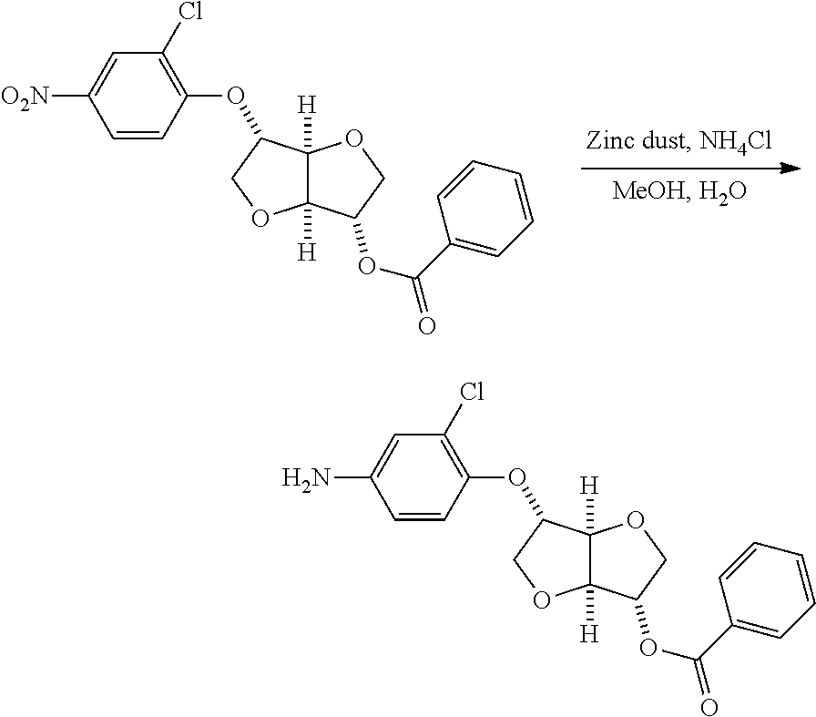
C1=C([O2N])C=CC(OC2C3([H])C([H])(OC2)C(OC(C2=CC=CC=C2)=O)CO3)=C1Cl.C1=C(N)C=CC(OC2C3([H])C([H])(OC2)C(OC(C2=CC=CC=C2)=O)CO3)=C1Cl
